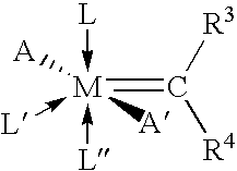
[M](=C([R3])[R4])(-[L])(-[L])(-[L])([A])[A]
